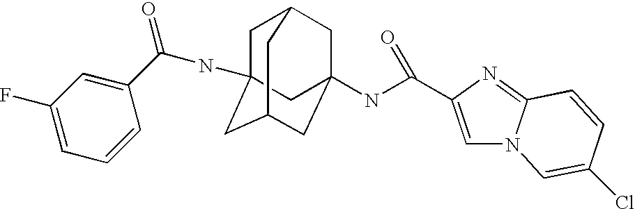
C1C2CC3(NC(=O)C4=CN5C(=N4)C=CC(Cl)=C5)CC(CC1(NC(=O)C1=CC(F)=CC=C1)C3)C2
